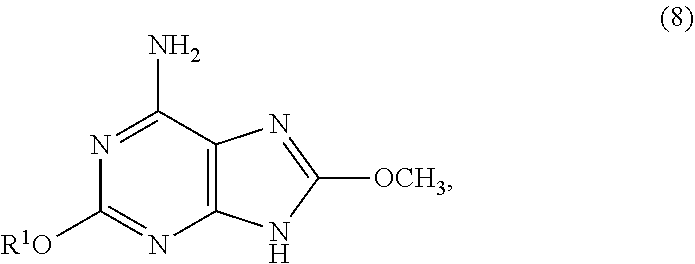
N1=C(N)C2=C(N=C1[R1O])NC([OCH3])=N2
